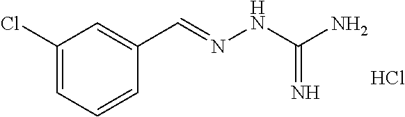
C1(Cl)=CC=CC(C=NNC(N)=N)=C1.Cl
